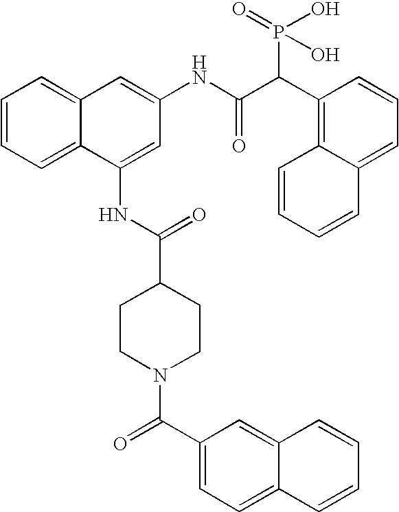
C1=CC=C2C(=C1)C=C(NC(C(C1=C3C(=CC=C1)C=CC=C3)P(=O)(O)O)=O)C=C2NC(C1CCN(C(C2=CC=C3C(=C2)C=CC=C3)=O)CC1)=O
